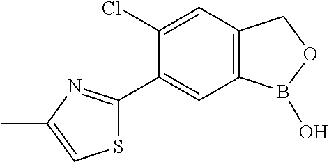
S1C(C2=CC3=C(C=C2Cl)COB3O)=NC(C)=C1
